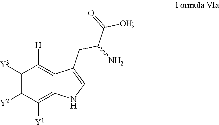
C1([Y3])=C([Y2])C([Y1])=C2C(=C1[H])C(CC(N)C(=O)[OH])=CN2
